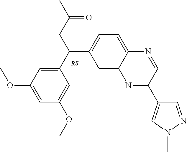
C1(C(CC(=O)C)C2=CC=C3C(=C2)N=C(C2=CN(C)N=C2)C=N3)=CC(OC)=CC(OC)=C1
